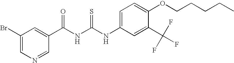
C(NC(NC1=CC=C(OCCCCC)C(C(F)(F)F)=C1)=S)(=O)C1=CC(Br)=CN=C1
